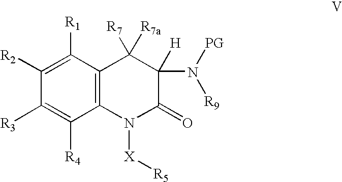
C12=C(C([R1])=C([R2])C([R3])=C1[R4])C([R7])([R7a])C(N([R9])[PG])([H])C(=O)N2[X][R5]
